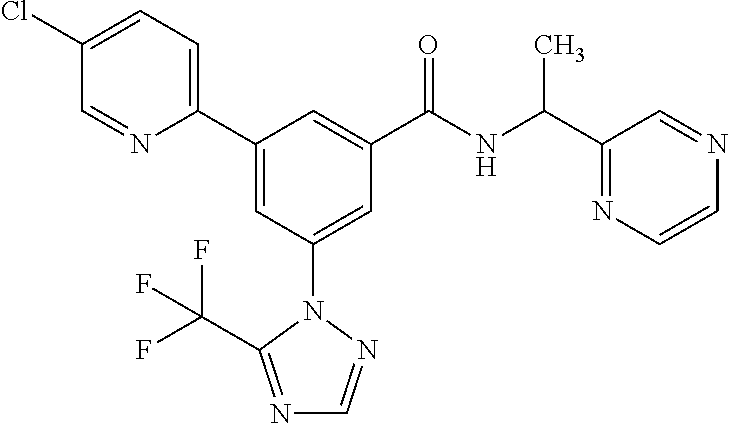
C1(C2=CC(N3N=CN=C3C(F)(F)F)=CC(C(NC(C3=NC=CN=C3)C)=O)=C2)=CC=C(Cl)C=N1
